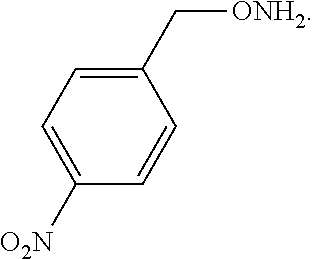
C([ONH2])C1=CC=C([O2N])C=C1
